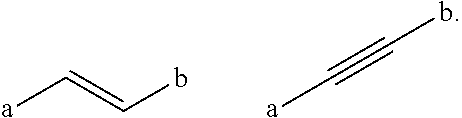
[a]C=Cb.[a]C#Cb
